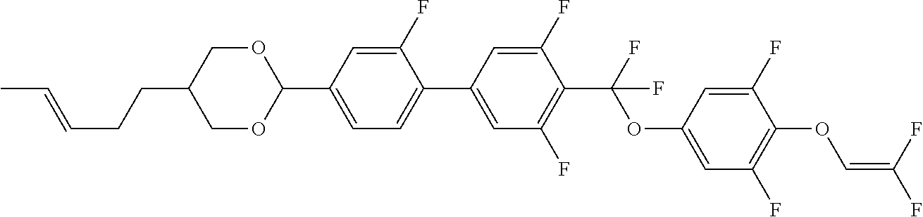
C1OC(C2=CC=C(C3=CC(F)=C(C(F)(OC4=CC(F)=C(OC=C(F)F)C(F)=C4)F)C(F)=C3)C(F)=C2)OCC1CCC=CC
